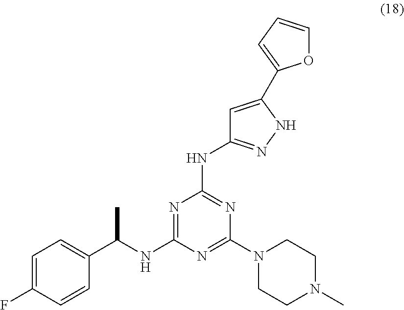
N1=C(NC(C2=CC=C(F)C=C2)C)N=C(N2CCN(C)CC2)N=C1NC1=NNC(C2=CC=CO2)=C1
